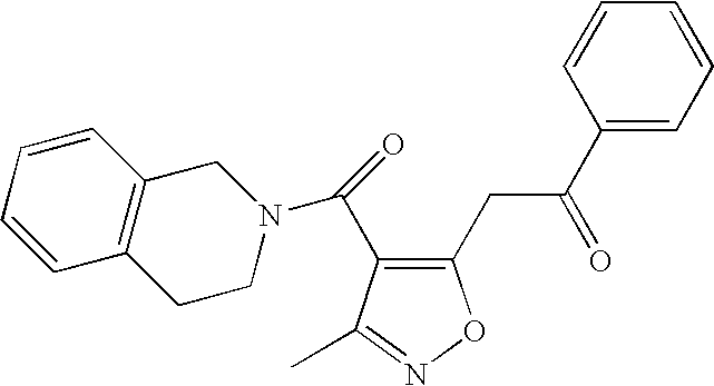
C1(CC(=O)C2=CC=CC=C2)=C(C(=O)N2CC3=C(CC2)C=CC=C3)C(C)=NO1
